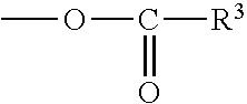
COC([R3])=O
